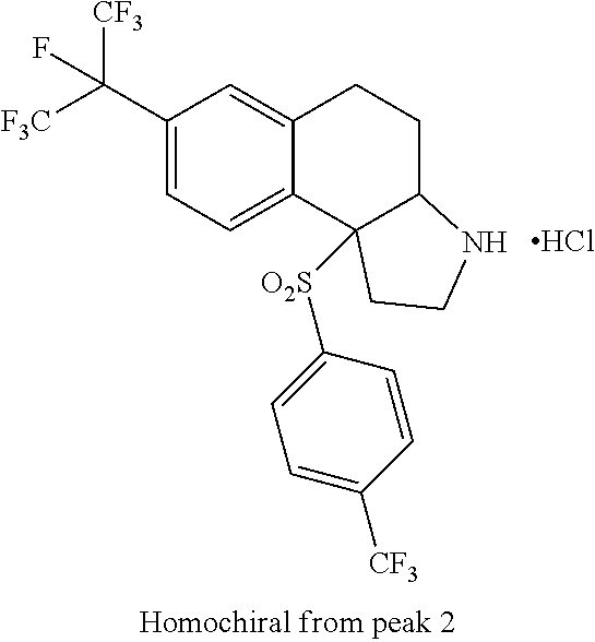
C1(C([CF3])([F3C])F)=CC=C2C(=C1)CCC1C2([O2S]C2=CC=C([CF3])C=C2)CCN1.Cl
